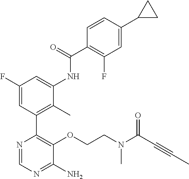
N(CCOC1=C(C2=C(C)C(NC(C3=C(F)C=C(C4CC4)C=C3)=O)=CC(F)=C2)N=CN=C1N)(C)C(C#CC)=O
